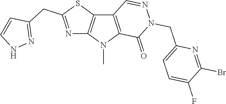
C12=C(N(C)C3=C1C=NN(CC1=CC=C(F)C(Br)=N1)C3=O)N=C(CC1=NNC=C1)S2
